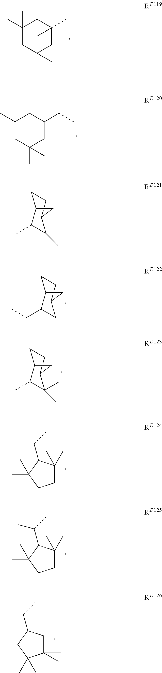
C1(C)(C)CC(C)(C)CC(C)(C)C1.C1(C)(C)CC(C)(C)CC(CC)C1.C1CC2C(C)C(C)C1C2.C1CC2C(CC)CC1C2.C1CC2C(C)C(C)(C)C1C2.C1C(C)(C)C(CC)C(C)(C)C1.C1C(C)(C)C(C(C)C)C(C)(C)C1.C1(C)(C)CC(CC)CC1(C)C
